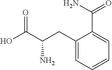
C1(CC(C(O)=O)N)=CC=CC=C1C(=O)N
